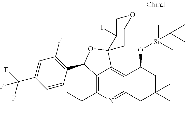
C12=C(C(C)C)N=C3C(=C1C1(OC2C2=C(F)C=C(C(F)(F)F)C=C2)C(I)COCC1)C(O[Si](C)(C)C(C)(C)C)CC(C)(C)C3
